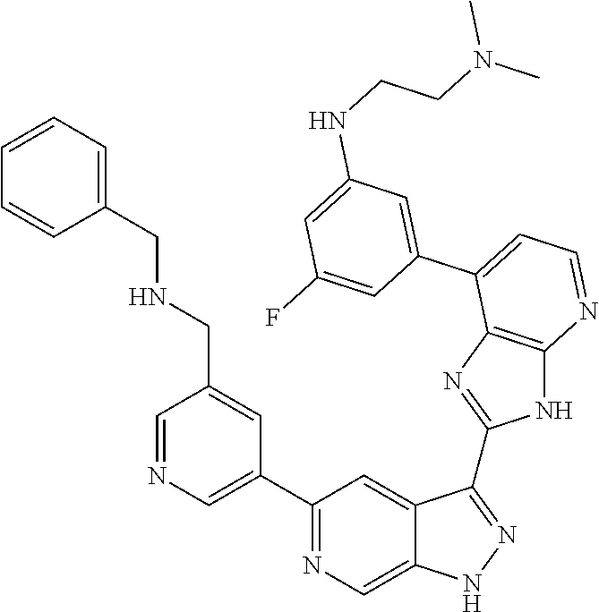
C1=NC=C(C2=NC=C3C(=C2)C(C2=NC4=C(N2)N=CC=C4C2=CC(NCCN(C)C)=CC(F)=C2)=NN3)C=C1CNCC1=CC=CC=C1
